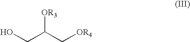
OCC(C[OR4])[OR3]
